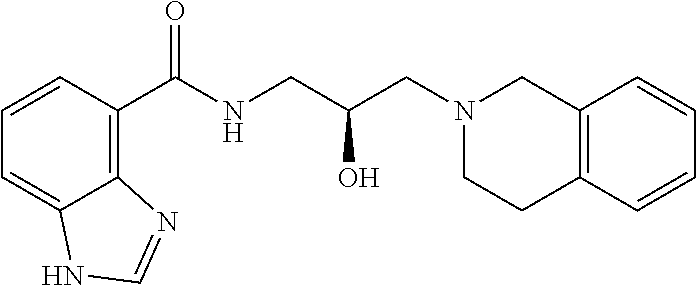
C(NCC(CN1CC2=C(CC1)C=CC=C2)O)(=O)C1=C2C(=CC=C1)NC=N2
